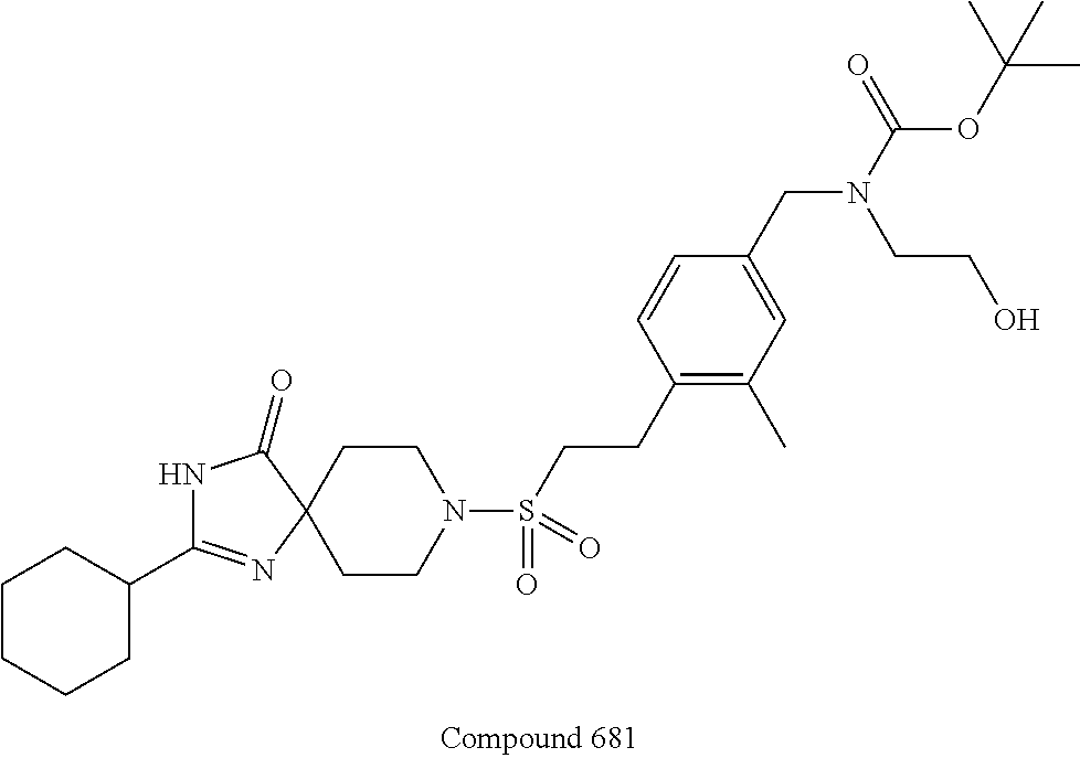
C1CCCC(C2=NC3(CCN(S(CCC4=C(C)C=C(CN(CCO)C(=O)OC(C)(C)C)C=C4)(=O)=O)CC3)C(=O)N2)C1
